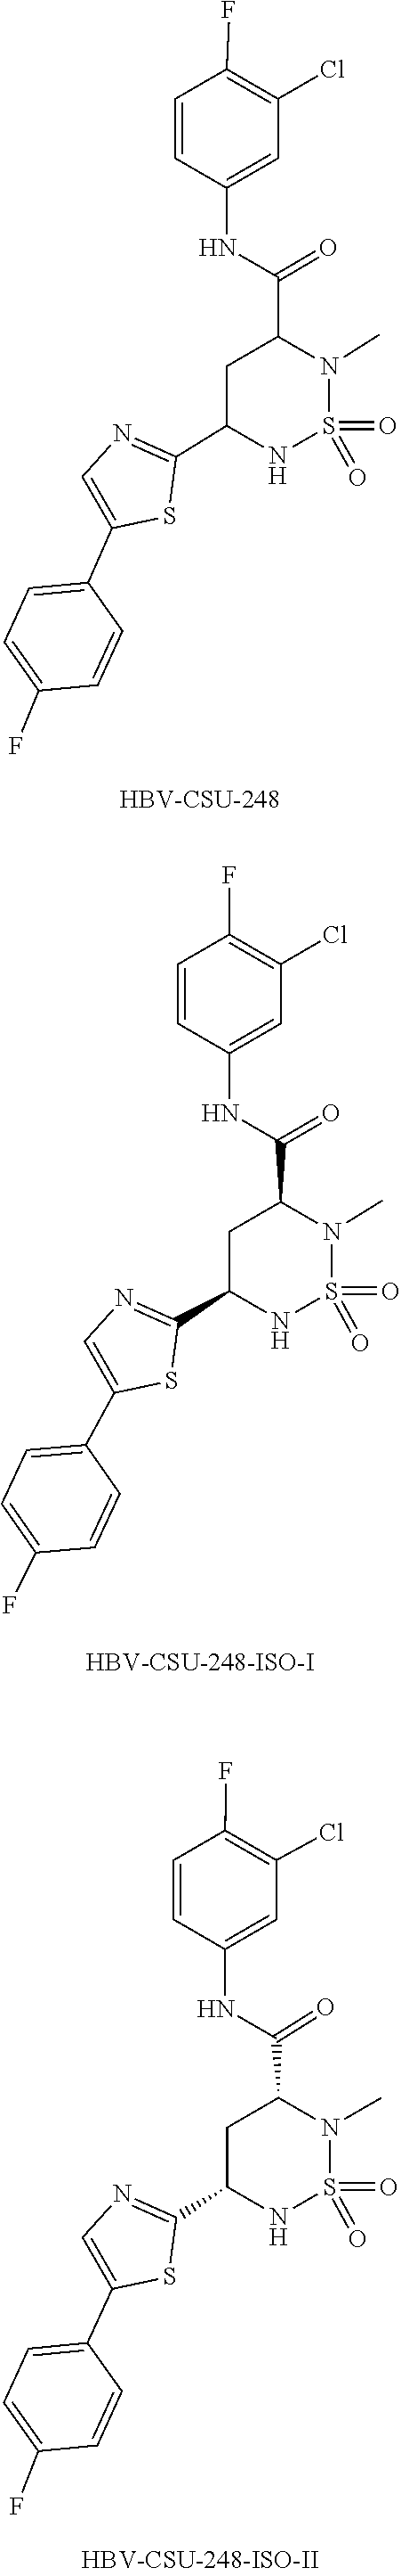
O=S1(=O)N(C)C(C(NC2=CC(Cl)=C(F)C=C2)=O)CC(C2=NC=C(C3=CC=C(F)C=C3)S2)N1.[HBV-CSU-248].O=S1(=O)NC(C2=NC=C(C3=CC=C(F)C=C3)S2)CC(C(NC2=CC(Cl)=C(F)C=C2)=O)N1C.[HBV-CSU-248-ISO-I].O=S1(=O)NC(C2=NC=C(C3=CC=C(F)C=C3)S2)CC(C(NC2=CC(Cl)=C(F)C=C2)=O)N1C
